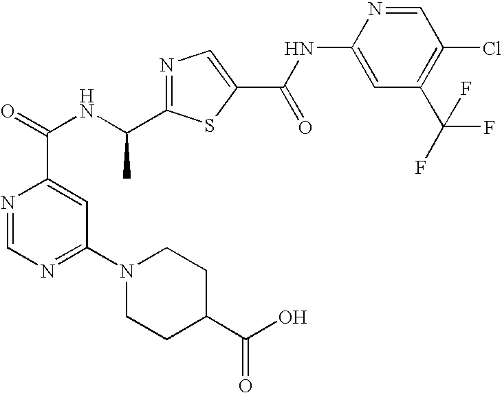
N1=C(C(NC(=O)C2=CC(N3CCC(C(O)=O)CC3)=NC=N2)C)SC(C(NC2=CC(C(F)(F)F)=C(Cl)C=N2)=O)=C1
